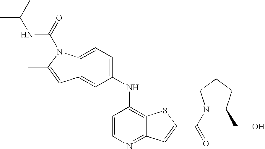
C1(NC2=C3C(=NC=C2)C=C(C(N2C(CO)CCC2)=O)S3)=CC=C2C(=C1)C=C(C)N2C(=O)NC(C)C
